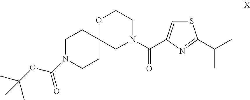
O1C2(CN(C(C3=CSC(C(C)C)=N3)=O)CC1)CCN(C(OC(C)(C)C)=O)CC2
